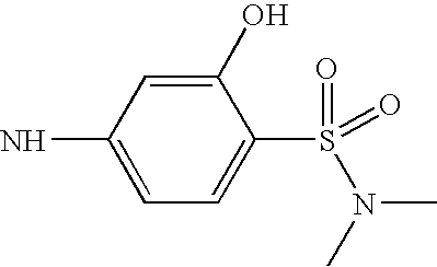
C1(O)=CC(N)=CC=C1S(=O)(=O)N(C)C
